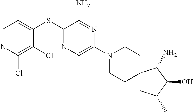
C1=C(SC2=NC=C(N3CCC4(CC3)CC(C)C(O)C4N)N=C2N)C(Cl)=C(Cl)N=C1
